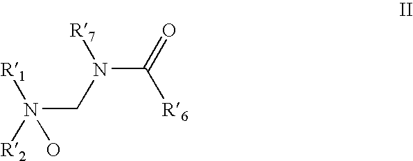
N(CN(C(=O)[R6])[R7])([R2])([R1])O
